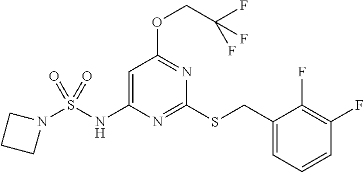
C1=C(NS(N2CCC2)(=O)=O)N=C(SCC2=CC=CC(F)=C2F)N=C1OCC(F)(F)F
